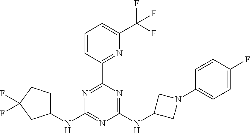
C1(C2=NC(C(F)(F)F)=CC=C2)=NC(NC2CCC(F)(F)C2)=NC(NC2CN(C3=CC=C(F)C=C3)C2)=N1
